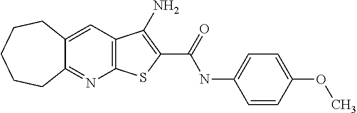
C12=C(C=C3C(=N1)CCCCC3)C(N)=C(C(NC1=CC=C(OC)C=C1)=O)S2
